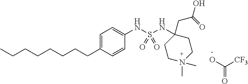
CCCCCCCCC1=CC=C(NS(NC2(CC(=O)O)CCN(C)(C)CC2)(=O)=O)C=C1.OC(=O)[CF3]
